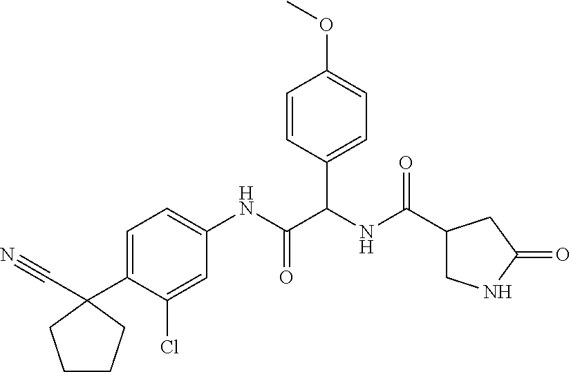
C1=C(C2(C#N)CCCC2)C(Cl)=CC(NC(=O)C(NC(C2CNC(=O)C2)=O)C2=CC=C(OC)C=C2)=C1
